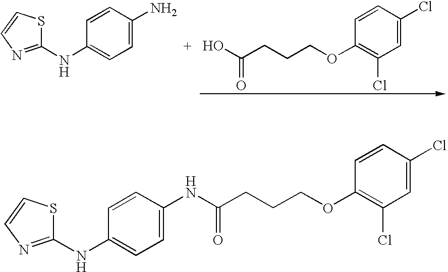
C1(NC2=CC=C(N)C=C2)=NC=CS1.C1=C(Cl)C=CC(OCCCC(O)=O)=C1Cl.C1=C(Cl)C=CC(OCCCC(=O)NC2=CC=C(NC3=NC=CS3)C=C2)=C1Cl
